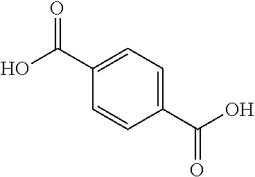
C1(C(O)=O)=CC=C(C(O)=O)C=C1
